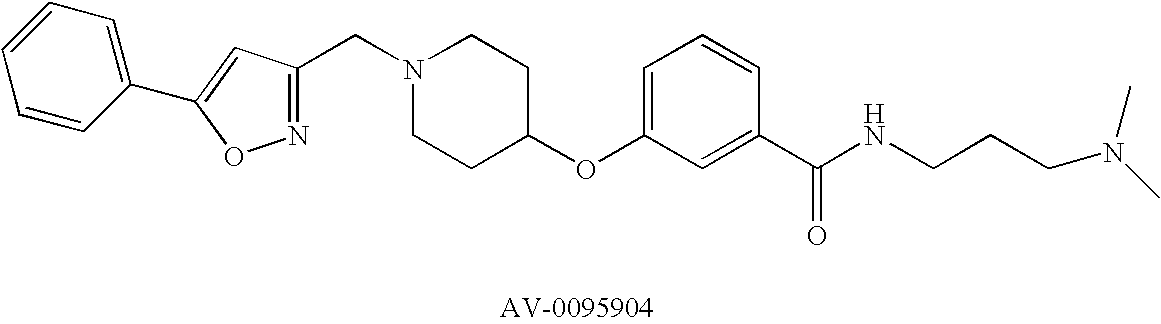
N1=C(CN2CCC(OC3=CC=CC(C(NCCCN(C)C)=O)=C3)CC2)C=C(C2=CC=CC=C2)O1
